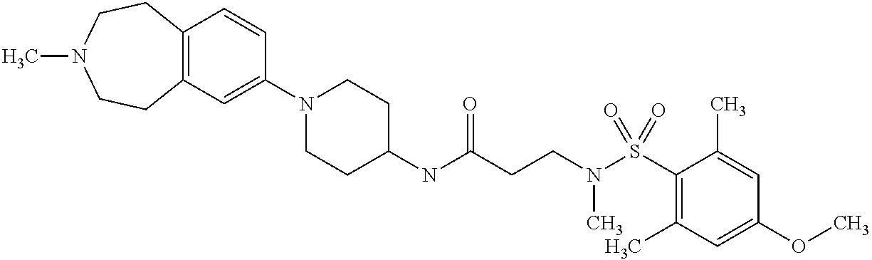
C1(NC(CCN(S(C2=C(C)C=C(OC)C=C2C)(=O)=O)C)=O)CCN(C2=CC3=C(C=C2)CCN(C)CC3)CC1
